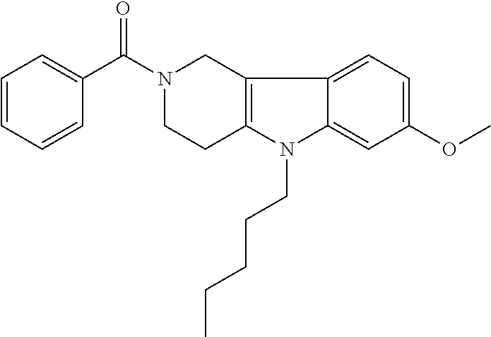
C1=CC=C(C(N2CC3=C(CC2)N(CCCCC)C2=CC(OC)=CC=C32)=O)C=C1
